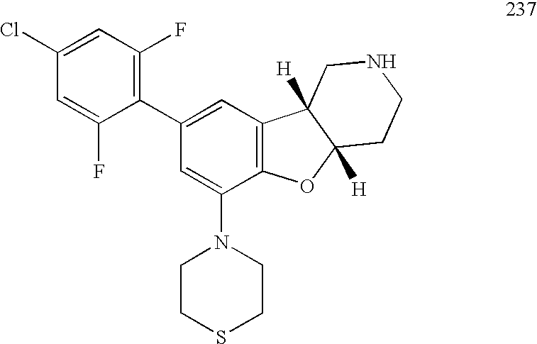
C1(N2CCSCC2)=CC(C2=C(F)C=C(Cl)C=C2F)=CC2=C1OC1([H])C2([H])CNCC1
